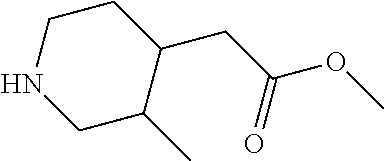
C1CNCC(C)C1CC(OC)=O
